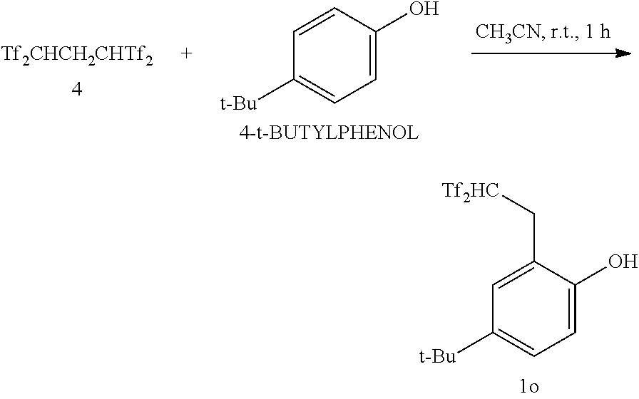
[Tf2CHCH2CHTf2].C1=C(O)C=CC([t-Bu])=C1.C1=C(O)C(C[Tf2HC])=CC([t-Bu])=C1
